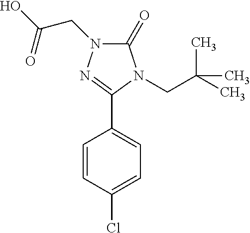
C1=CC(Cl)=CC=C1C1=NN(CC(=O)O)C(=O)N1CC(C)(C)C
